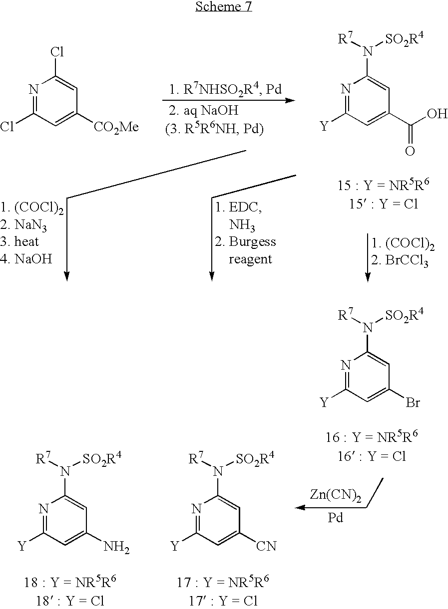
N1=C([Y])C=C(C(=O)O)C=C1N([SO2R4])[R7].N1=C(Cl)C=C([CO2Me])C=C1Cl.[Zn(CN)2].[Pd].N1=C([Y])C=C([CN])C=C1N([SO2R4])[R7].N1=C([Y])C=C(N)C=C1N([SO2R4])[R7].N1=C([Y])C=C(Br)C=C1N([SO2R4])[R7]
